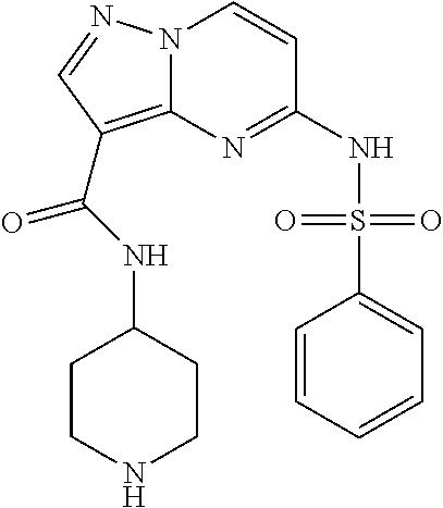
C1(NS(=O)(=O)C2=CC=CC=C2)=NC2=C(C(NC3CCNCC3)=O)C=NN2C=C1
